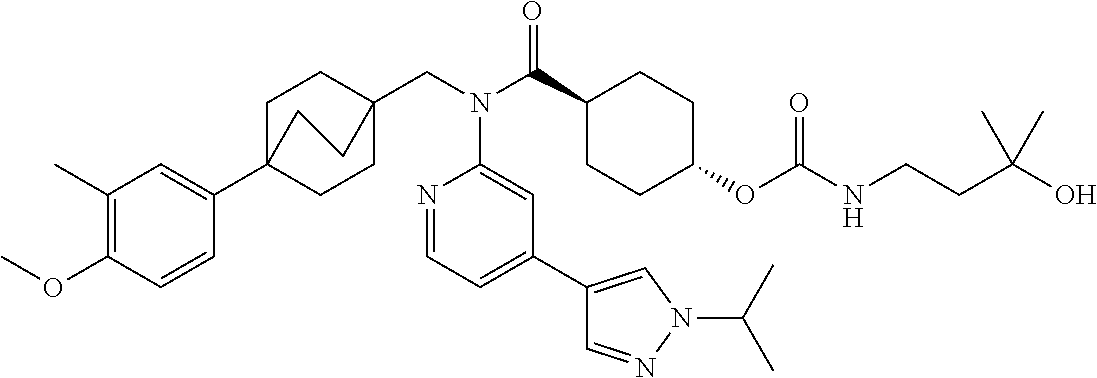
C1(C)=C(OC)C=CC(C23CCC(CN(C(C4CCC(OC(NCCC(O)(C)C)=O)CC4)=O)C4=CC(C5=CN(C(C)C)N=C5)=CC=N4)(CC2)CC3)=C1
